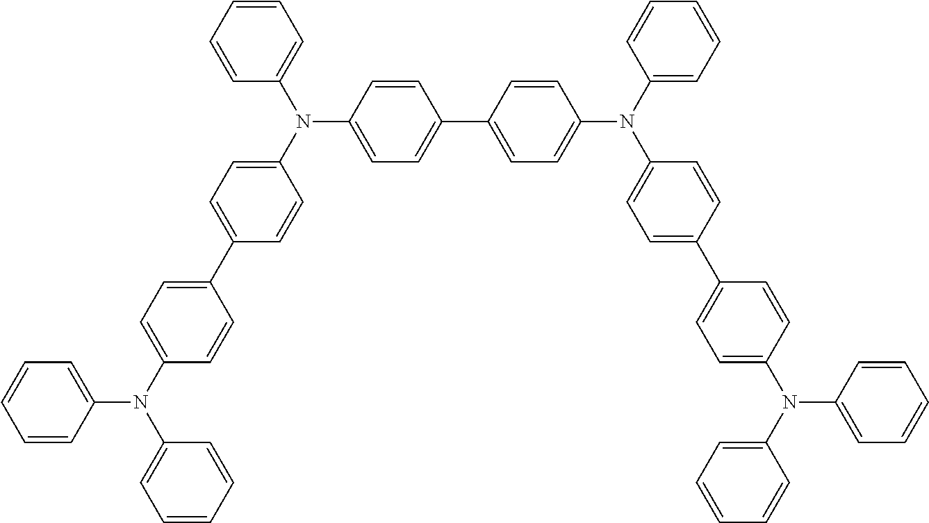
C1=C(C2=CC=C(N(C3=CC=C(C4=CC=C(N(C5=CC=CC=C5)C5=CC=CC=C5)C=C4)C=C3)C3=CC=CC=C3)C=C2)C=CC(N(C2=CC=C(C3=CC=C(N(C4=CC=CC=C4)C4=CC=CC=C4)C=C3)C=C2)C2=CC=CC=C2)=C1
